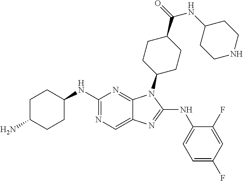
N1=C(NC2CCC(N)CC2)N=C2C(=C1)N=C(NC1=CC=C(F)C=C1F)N2C1CCC(C(=O)NC2CCNCC2)CC1
